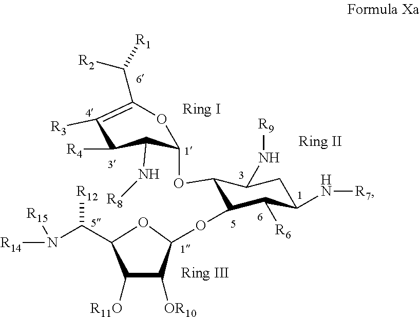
C1(OC2C(N[R8])C([R4])C([R3])=C(C([R2])[R1])O2)C(OC2C([OR10])C([R11O])C(C(N([R14])[R15])[R12])O2)C([R6])C(N[R7])CC1N[R9]
